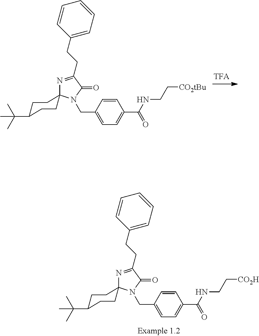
N1=C(CCC2=CC=CC=C2)C(=O)N(CC2=CC=C(C(NCC[CO2tBu])=O)C=C2)C12CCC(C(C)(C)C)CC2.N1=C(CCC2=CC=CC=C2)C(=O)N(CC2=CC=C(C(NCC[CO2H])=O)C=C2)C12CCC(C(C)(C)C)CC2
